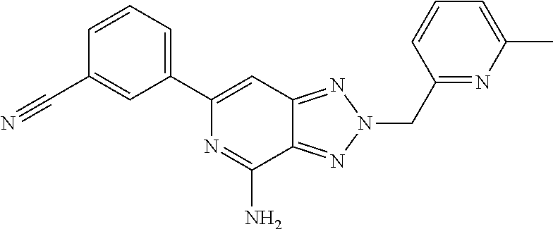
C1(C2=CC3=NN(CC4=NC(C)=CC=C4)N=C3C(N)=N2)=CC=CC(C#N)=C1
